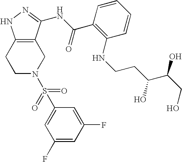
C12=C(CCN(S(C3=CC(F)=CC(F)=C3)(=O)=O)C1)NN=C2NC(C1=C(NCCC(C(CO)O)O)C=CC=C1)=O
